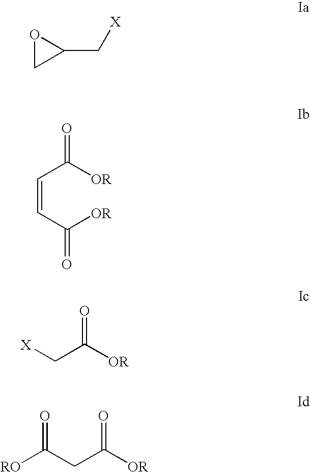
O1CC1C[X].C(=CC([OR])=O)C([OR])=O.C(C([OR])=O)[X].C(C([OR])=O)C([RO])=O
